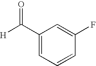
[H]C(=O)C1=CC=CC(F)=C1
